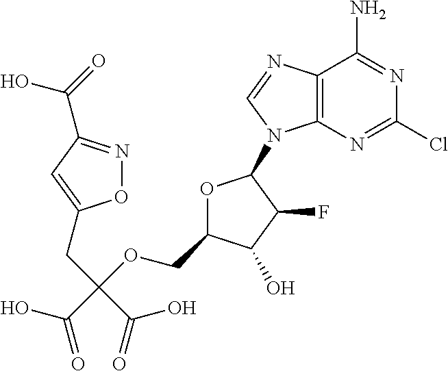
C12=C(N=CN1C1OC(COC(C(=O)O)(CC3=CC(C(=O)O)=NO3)C(=O)O)C(O)C1F)C(N)=NC(Cl)=N2
